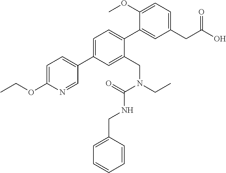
C1(OC)=CC=C(CC(O)=O)C=C1C1=CC=C(C2=CC=C(OCC)N=C2)C=C1CN(CC)C(NCC1=CC=CC=C1)=O
